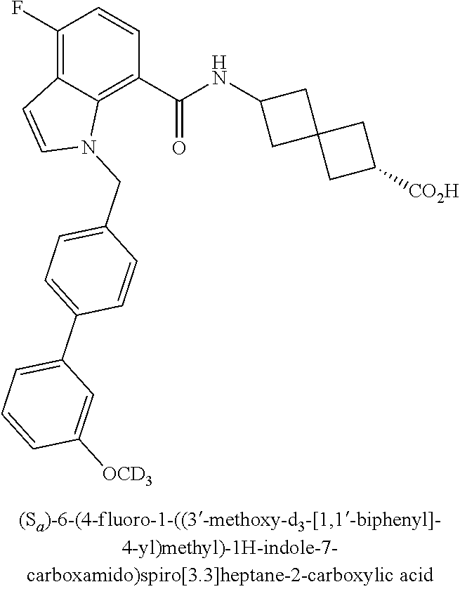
C1(F)=C2C(=C(C(NC3CC4(C3)CC([CO2H])C4)=O)C=C1)N(CC1=CC=C(C3=CC=CC([OCD3])=C3)C=C1)C=C2
